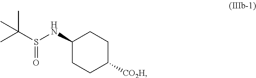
C(S(NC1CCC([CO2H])CC1)=O)(C)(C)C
